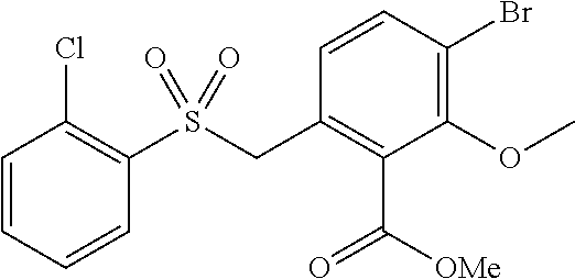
C1=CC(Br)=C(OC)C(C([OMe])=O)=C1CS(C1=C(Cl)C=CC=C1)(=O)=O
